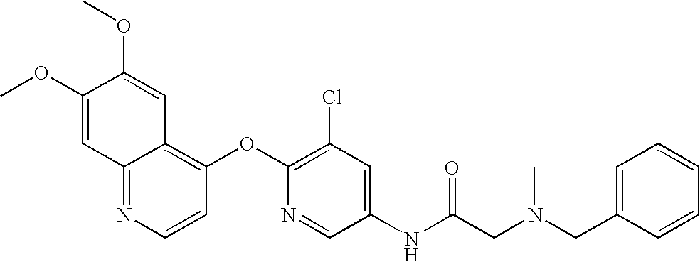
COC1=CC2=NC=CC(OC3=C(Cl)C=C(NC(CN(CC4=CC=CC=C4)C)=O)C=N3)=C2C=C1OC
